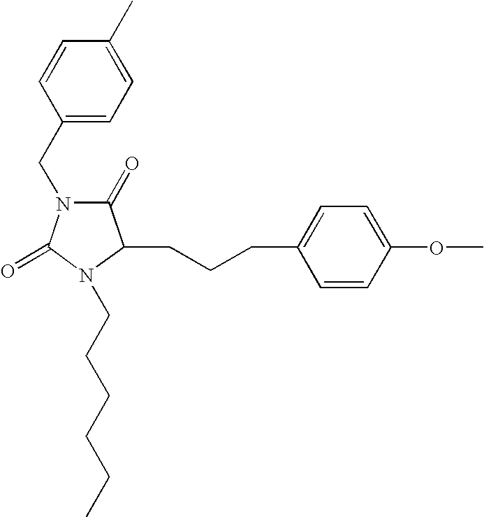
C(CCC1=CC=C(OC)C=C1)C1C(=O)N(CC2=CC=C(C)C=C2)C(=O)N1CCCCCC
